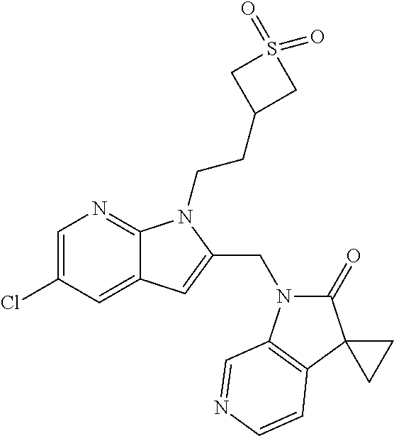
C1=C(Cl)C=C2C(=N1)N(CCC1CS(=O)(=O)C1)C(CN1C(=O)C3(C4=C1C=NC=C4)CC3)=C2
